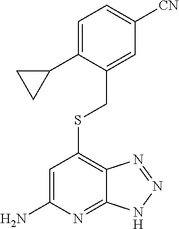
C1=C(C2CC2)C(CSC2=C3C(=NC(N)=C2)NN=N3)=CC([CN])=C1
